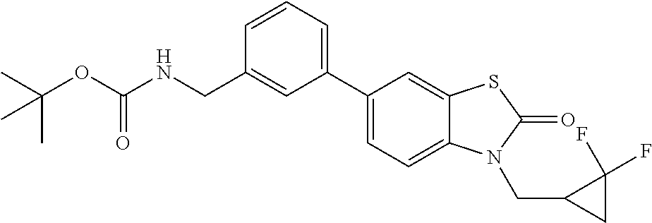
C1(C2=CC=C3C(=C2)SC(=O)N3CC2CC2(F)F)=CC=CC(CNC(OC(C)(C)C)=O)=C1
